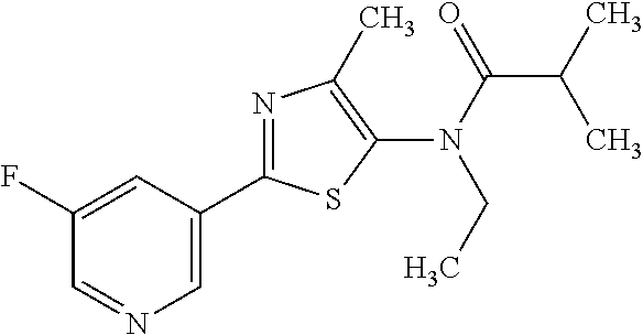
C1(F)=CC(C2=NC(C)=C(N(C(=O)C(C)C)CC)S2)=CN=C1
